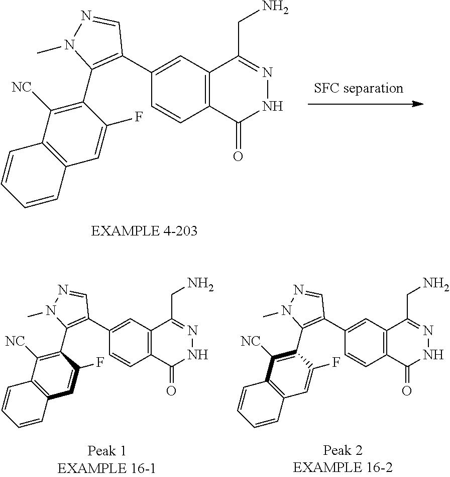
C12=C(C(CN)=NNC1=O)C=C(C1=C(C3=C([NC])C4=C(C=C3F)C=CC=C4)N(C)N=C1)C=C2.C12=C(C(CN)=NNC1=O)C=C(C1=C(C3=C([NC])C4=C(C=C3F)C=CC=C4)N(C)N=C1)C=C2.C12=C(C(CN)=NNC1=O)C=C(C1=C(C3=C([NC])C4=C(C=C3F)C=CC=C4)N(C)N=C1)C=C2
